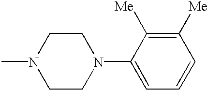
CN1CCN(C2=CC=CC([Me])=C2[Me])CC1
